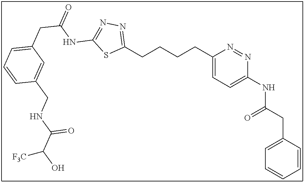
C1(CCCCC2=NN=C(NC(CC3=CC=CC(CNC(C(O)[F3C])=O)=C3)=O)S2)=CC=C(NC(CC2=CC=CC=C2)=O)N=N1
